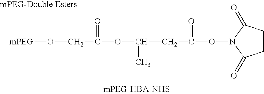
[mPEG]OCC(OC(CC(ON1C(=O)CCC1=O)=O)C)=O
